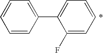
C1=CC=CC(C2=CC=CC=C2F)=C1
